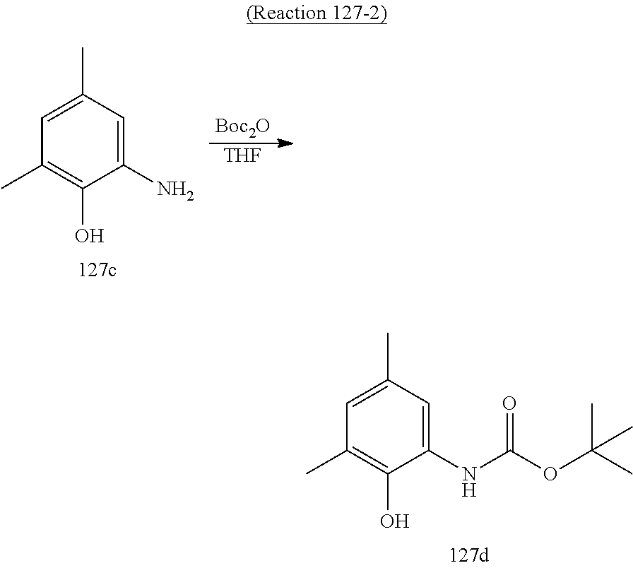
C1(N)=CC(C)=CC(C)=C1O.[Boc2O].[THF].C1(NC(OC(C)(C)C)=O)=CC(C)=CC(C)=C1O
